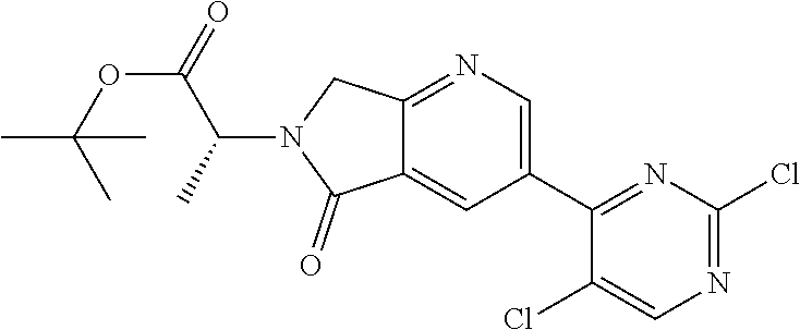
C1(C2=CN=C3C(=C2)C(=O)N(C(C(OC(C)(C)C)=O)C)C3)=NC(Cl)=NC=C1Cl
